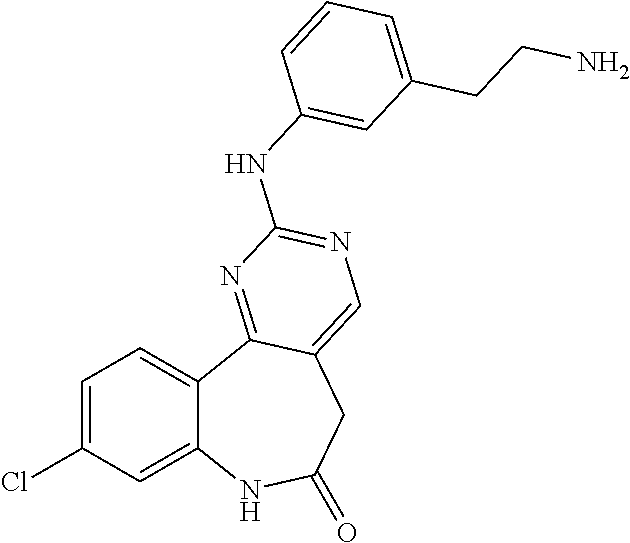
C1=C(Cl)C=C2C(=C1)C1=NC(NC3=CC(CCN)=CC=C3)=NC=C1CC(=O)N2
